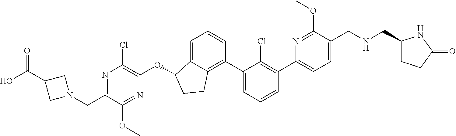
C1=C(C2=C(Cl)C(C3=C4C(=CC=C3)C(OC3=C(Cl)N=C(CN5CC(C(=O)O)C5)C(OC)=N3)CC4)=CC=C2)N=C(OC)C(CNCC2CCC(=O)N2)=C1
